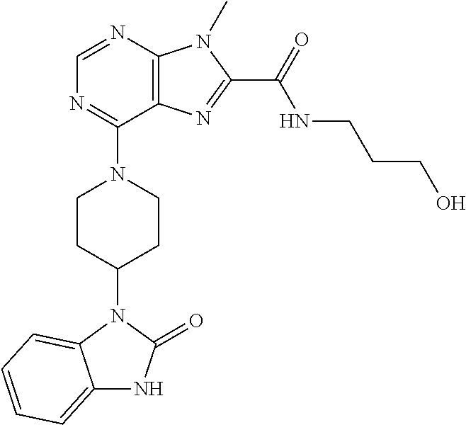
C1=NC2=C(C(N3CCC(N4C5=CC=CC=C5NC4=O)CC3)=N1)N=C(C(NCCCO)=O)N2C
